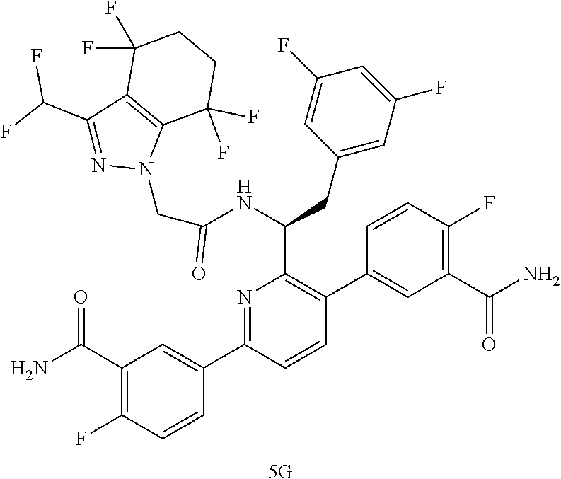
N1=C(C2=CC(C(=O)N)=C(F)C=C2)C=CC(C2=CC(C(N)=O)=C(F)C=C2)=C1C(NC(CN1C2=C(C(C(F)F)=N1)C(F)(F)CCC2(F)F)=O)CC1=CC(F)=CC(F)=C1.[5G]
